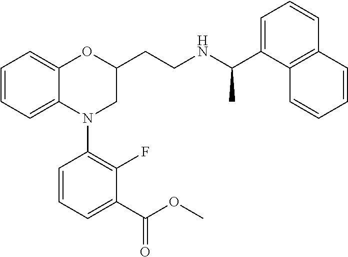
C1=CC=C2C(=C1)OC(CCNC(C1=CC=CC3=C1C=CC=C3)C)CN2C1=C(F)C(C(OC)=O)=CC=C1
